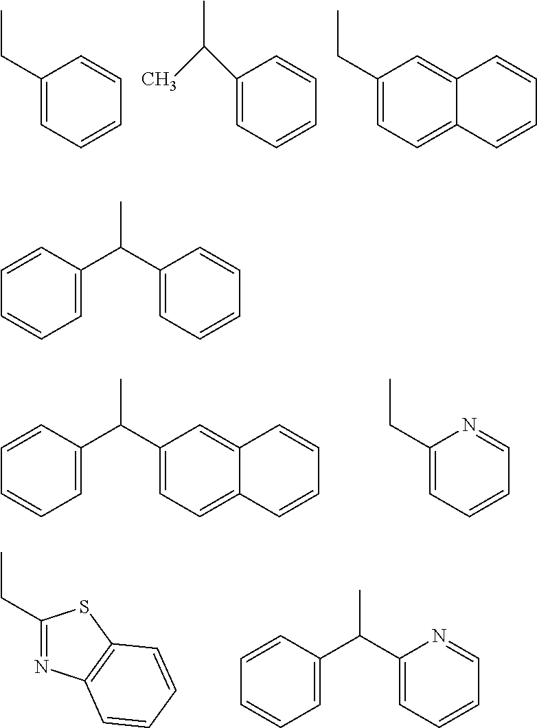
C1(CC)=CC=CC=C1.C1(C(C)C)=CC=CC=C1.C12=CC(CC)=CC=C1C=CC=C2.C1=CC(C(C2=CC=C3C(=C2)C=CC=C3)C)=CC=C1.C1(CC)=CC=CC=N1.CCC1=NC2=C(S1)C=CC=C2.C1=CC(C(C2=CC=CC=N2)C)=CC=C1.C1=CC(C(C2=CC=CC=C2)C)=CC=C1
